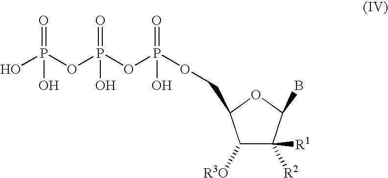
OP(OP(OP(OCC1C([R3O])C([R2])([R1])C(B)O1)(=O)O)(=O)O)(=O)O
